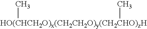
[HO(CHCH2O)x(CH2CH2O)y(CH2CHO)zH](C)C
